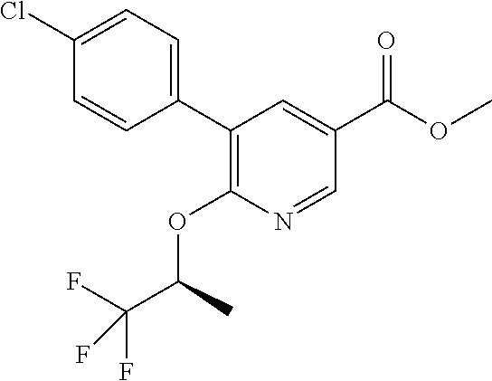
C1(C2=CC=C(Cl)C=C2)=C(OC(C(F)(F)F)C)N=CC(C(OC)=O)=C1
